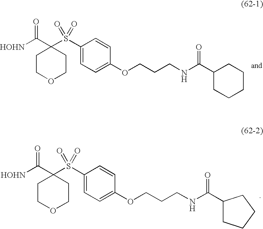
C1COCCC1(C([HOHN])=O)S(C1=CC=C(OCCCNC(C2CCCC2)=O)C=C1)(=O)=O.C1COCCC1(C([HOHN])=O)S(C1=CC=C(OCCCNC(C2CCCCC2)=O)C=C1)(=O)=O
